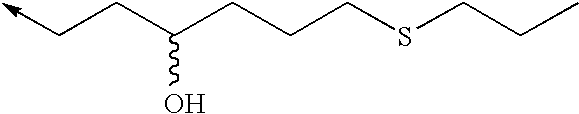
C(CC(CCCSCCC)O)->C
